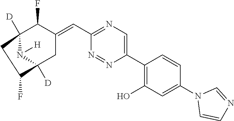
C12([D])N([H])C([D])(CC(=CC3=NC=C(C4=C(O)C=C(N5C=CN=C5)C=C4)N=N3)C1F)C(F)C2
